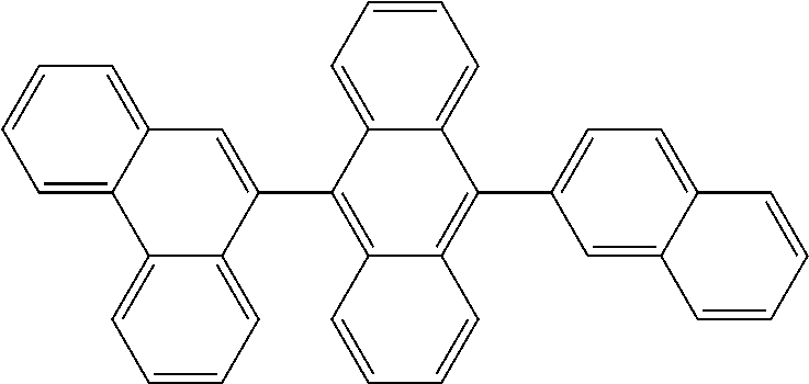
C1=CC=C2C(=C1)C1=CC=CC=C1C=C2C1=C2C(=C(C3=CC=C4C(=C3)C=CC=C4)C3=CC=CC=C13)C=CC=C2
